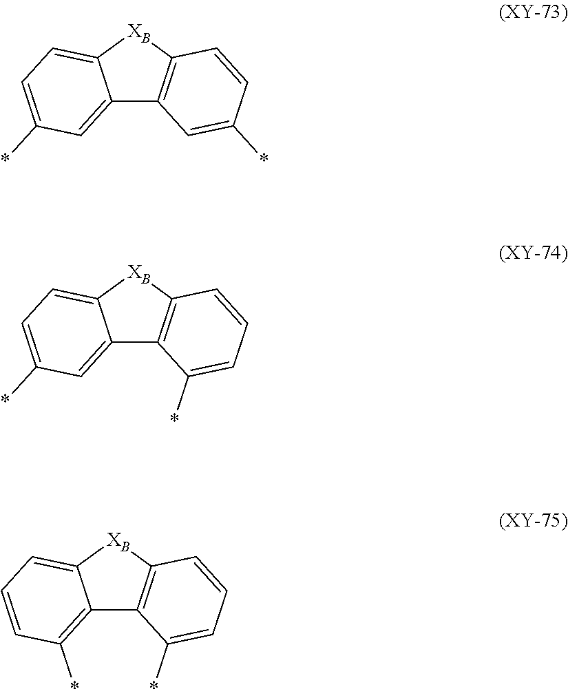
C12=CC(*)=CC=C1[XB]C1=C2C=C(*)C=C1.C12=CC(*)=CC=C1[XB]C1=C2C(*)=CC=C1.C12=C(*)C=CC=C1[XB]C1=C2C(*)=CC=C1
